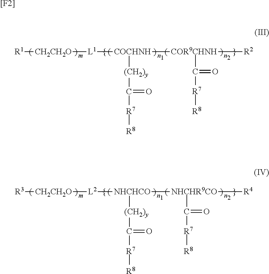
[R1][CH2CH2O][L1][COCHNH]([COR9CHNH]([R2])C(=O)[R7][R8])[(CH2)y]C(=O)[R7][R8].[R3][CH2CH2O][L2][NHCHCO]([NHCHR9CO]([R4])C(=O)[R7][R8])[(CH2)y]C(=O)[R7][R8].[[F2]]
